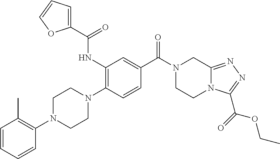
C1=CC=CC(N2CCN(C3=C(NC(C4=CC=CO4)=O)C=C(C(N4CCN5C(=NN=C5C(=O)OCC)C4)=O)C=C3)CC2)=C1C
